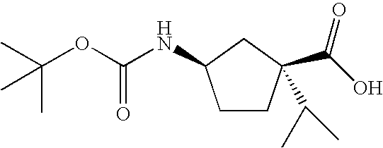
C1CC(C(O)=O)(C(C)C)CC1NC(=O)OC(C)(C)C
